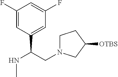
[OTBS]C1CN(CC(C2=CC(F)=CC(F)=C2)NC)CC1
